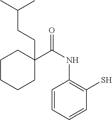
C1=CC=CC(S)=C1NC(=O)C1(CCC(C)C)CCCCC1
